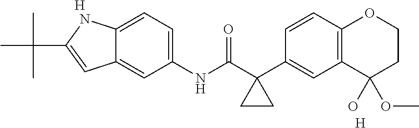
C1(C2(C(NC3=CC=C4C(=C3)C=C(C(C)(C)C)N4)=O)CC2)=CC2=C(C=C1)OCCC2(O)OC.[H].[H]
